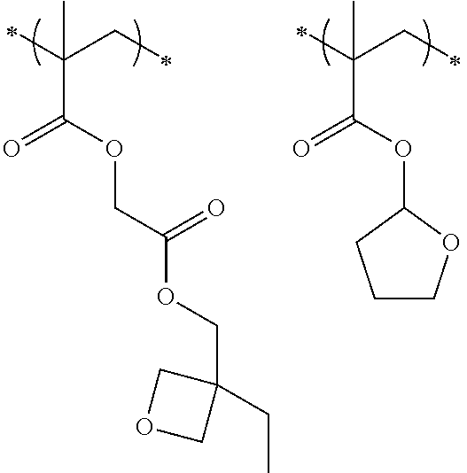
C(C(=O)OCC(OCC1(CC)COC1)=O)(CC)(C)C.C(C(OC1CCCO1)=O)(CC)(C)C
